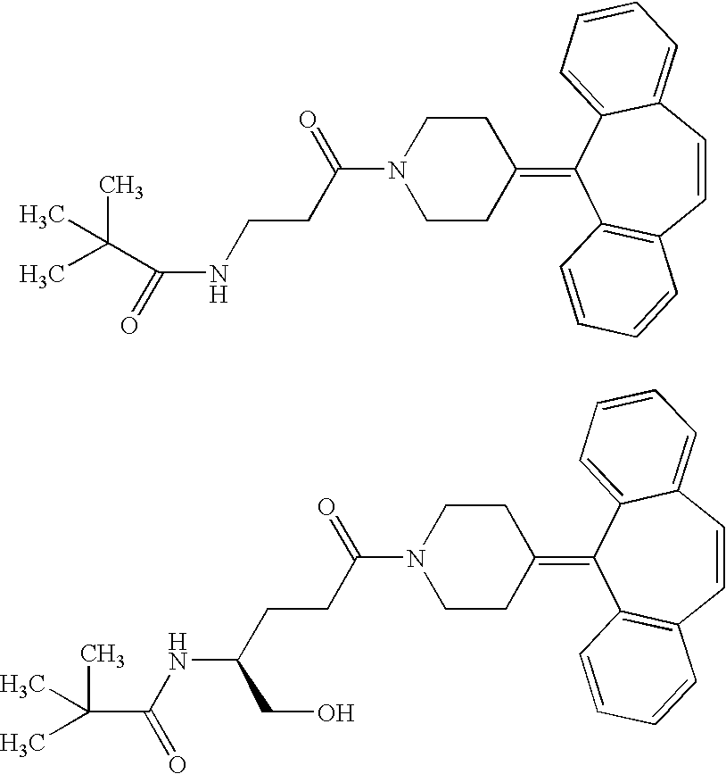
C1CN(C(CCNC(C(C)(C)C)=O)=O)CCC1=C1C2=C(C=CC3=CC=CC=C13)C=CC=C2.C1CN(C(CCC(CO)NC(C(C)(C)C)=O)=O)CCC1=C1C2=C(C=CC3=CC=CC=C13)C=CC=C2
